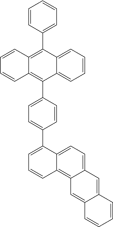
C1=CC=CC2=CC3=CC=C4C(=C3C=C12)C=CC=C4C1=CC=C(C2=C3C(=C(C4=CC=CC=C4)C4=CC=CC=C42)C=CC=C3)C=C1
